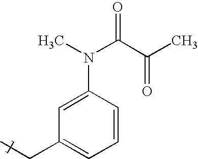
C1=C(N(C(C(C)=O)=O)C)C=CC=C1CC
